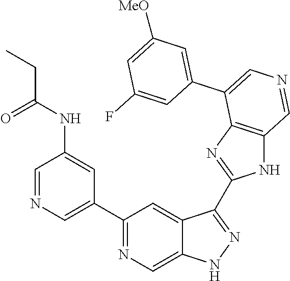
C1(C2=CN=CC(NC(CC)=O)=C2)=NC=C2C(=C1)C(C1=NC3=C(N1)C=NC=C3C1=CC([MeO])=CC(F)=C1)=NN2
